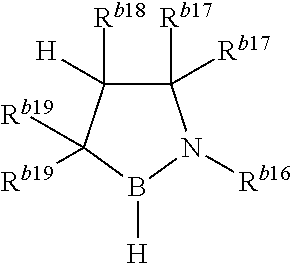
C1([Rb17])([Rb17])C([Rb18])([H])C([Rb19])([Rb19])B([H])N1[Rb16]
